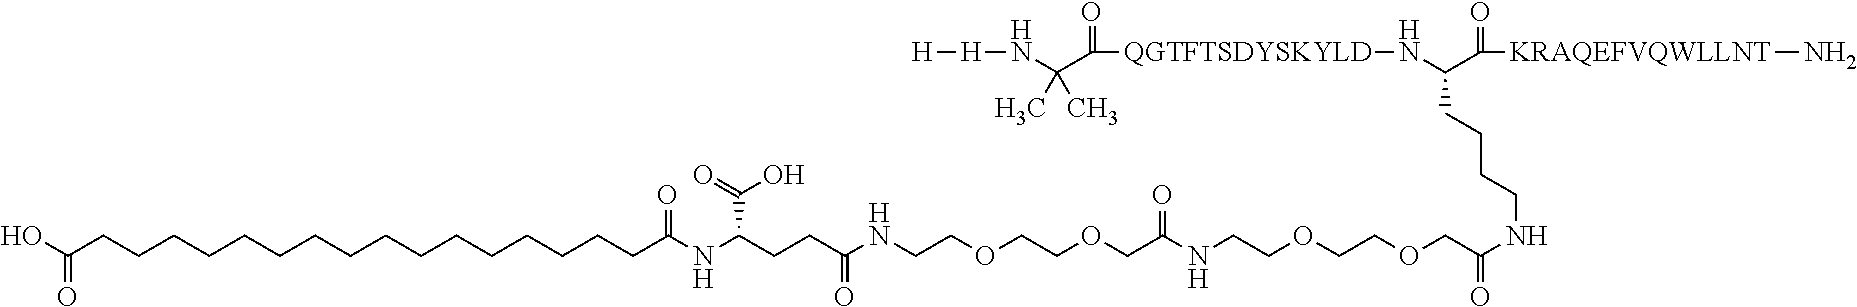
OC(CCCCCCCCCCCCCCCCC(NC(CCC(NCCOCCOCC(NCCOCCOCC(NCCCCC(N[QGTFTSDYSKYLD]C(C(N[H][H])(C)C)=O)C(=O)[KRAQEFVQWLLNT]N)=O)=O)=O)C(O)=O)=O)=O
